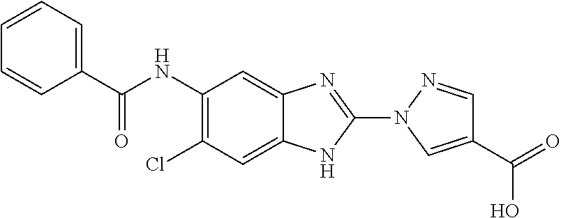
C1(NC(=O)C2=CC=CC=C2)=C(Cl)C=C2C(=C1)N=C(N1C=C(C(=O)O)C=N1)N2
